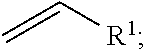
C=C[R1]
